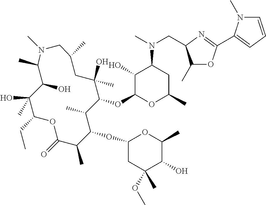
C1(C)C(O)C(O)(C)C(CC)OC(=O)C(C)C(OC2CC(OC)(C)C(O)C(C)O2)C(C)C(OC2OC(C)CC(N(C)CC3C(C)OC(C4=CC=CN4C)=N3)C2O)C(C)(O)CC(C)CN1C
